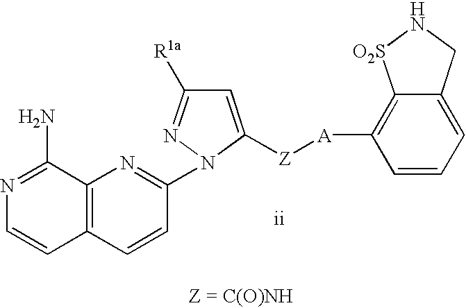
C1(N2N=C([R1a])C=C2[Z][A]C2=C3C(=CC=C2)CN[O2S]3)=NC2=C(C=C1)C=CN=C2N
